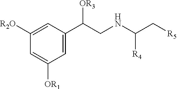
[R2O]C1=CC(C(CNC(C[R5])[R4])[OR3])=CC([OR1])=C1
